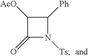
C1([AcO])C(=O)N([Ts])C1[Ph]
